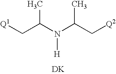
[Q1]CC(N(C(C[Q2])C)[H])C.[DK]
